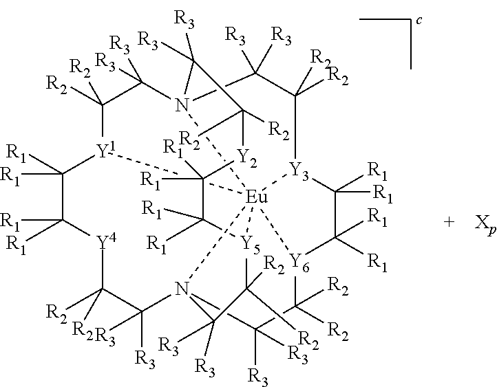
C1([R1])([R1])C([R1])([R1])[Y1]2C([R2])([R2])C([R3])([R3])N34C([R3])([R3])C([R2])([R2])[Y3]5C([R1])([R1])C([R1])([R1])[Y6]6C([R2])([R2])C([R3])([R3])N7(C([R3])([R3])C([R2])([R2])[Y4]1)C([R3])([R3])C([R2])([R2])[Y5](C([R1])([R1])C([R1])([R1])[Y2]C([R2])([R2])C3([R3])[R3])[Eu]27654
